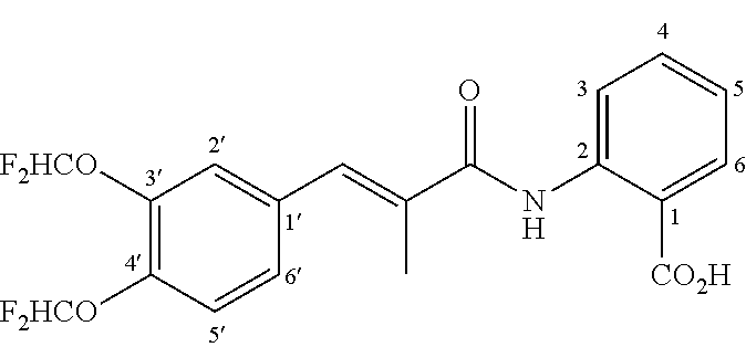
C1([F2HCO])=C([F2HCO])C=CC(C=C(C(NC2=CC=CC=C2[CO2H])=O)C)=C1
